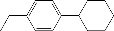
C(C1=CC=C(C2CCCCC2)C=C1)C
